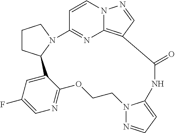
C1CC2N(C1)C1=NC3=C(C=NN3C=C1)C(=O)NC1=CC=NN1CCOC1=NC=C(F)C=C21
